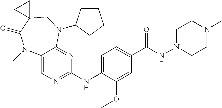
C1=C(NC2=NC=C3C(=N2)N(C2CCCC2)CC2(C(=O)N3C)CC2)C(OC)=CC(C(NN2CCN(C)CC2)=O)=C1
